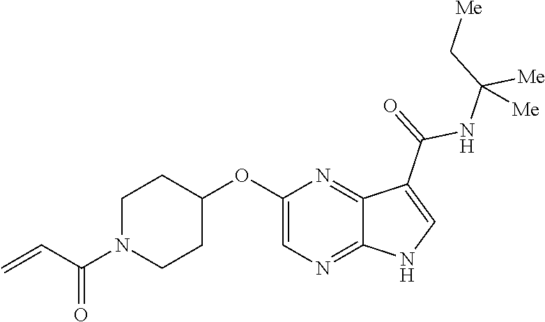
C1N(C(C=C)=O)CCC(OC2=CN=C3C(=N2)C(C(=O)NC([Me])(C[Me])[Me])=CN3)C1
